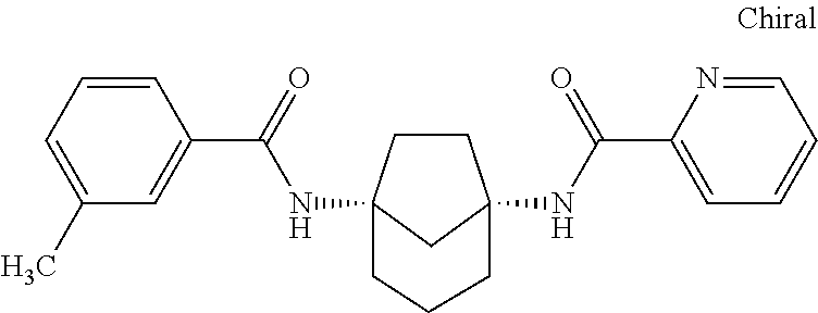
C1CC2(NC(C3=CC(C)=CC=C3)=O)CC1(NC(C1=CC=CC=N1)=O)CCC2
